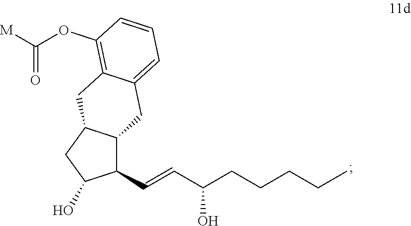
C12C(C=CC(CCCCC)O)C(O)CC1CC1=C(OC([M])=O)C=CC=C1C2
